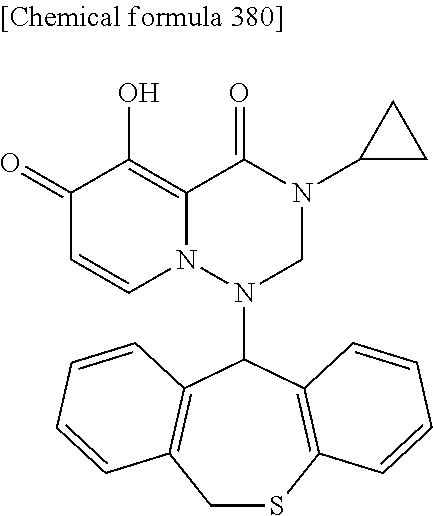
C1(=O)C=CN2C(=C1O)C(=O)N(C1CC1)CN2C1C2=C(CSC3=C1C=CC=C3)C=CC=C2
